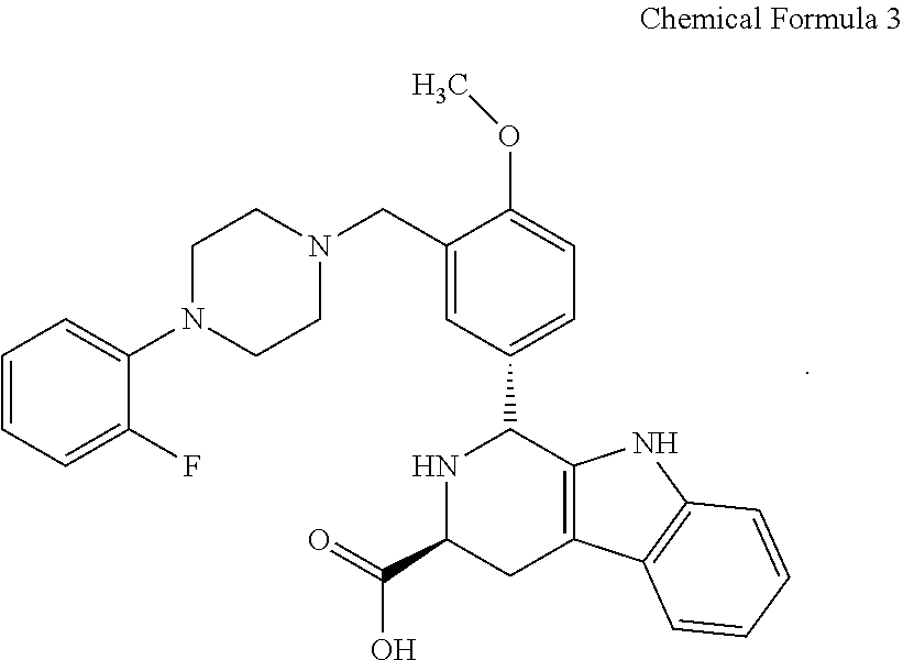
C1(CN2CCN(C3=CC=CC=C3F)CC2)=CC(C2NC(C(=O)O)CC3=C2NC2=C3C=CC=C2)=CC=C1OC
